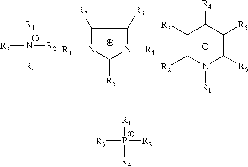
C1([R2])N([R1])C([R5])N([R4])C1[R3].C1([R3])C([R2])N([R1])C([R6])C([R5])C1[R4].[R1][N+]([R3])([R2])[R4].[R1][P+]([R3])([R2])[R4]
